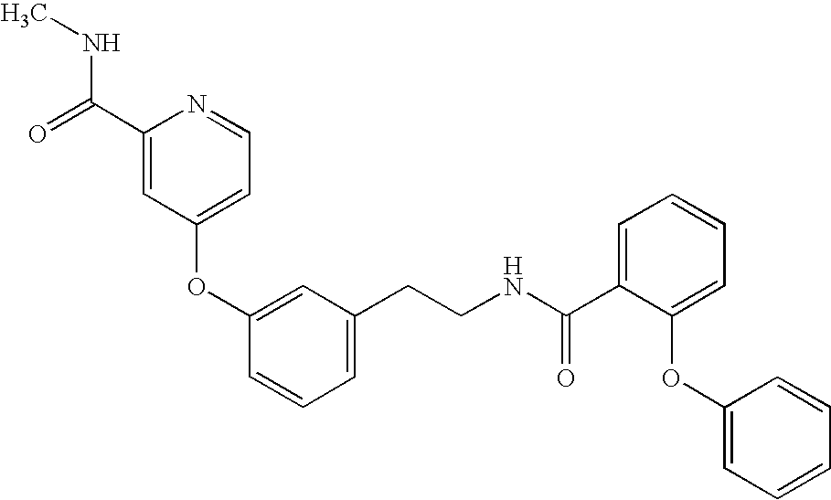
C1(OC2=CC(CCNC(=O)C3=CC=CC=C3OC3=CC=CC=C3)=CC=C2)=CC=NC(C(NC)=O)=C1
